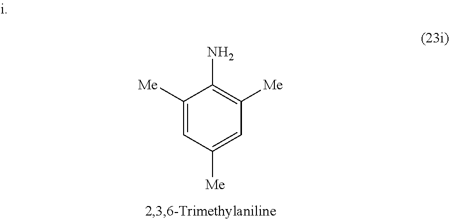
C1([Me])=CC([Me])=CC([Me])=C1N
